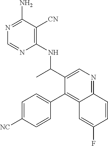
C1(NC(C2=CN=C3C(=C2C2=CC=C([NC])C=C2)C=C(F)C=C3)C)=C([CN])C(N)=NC=N1
